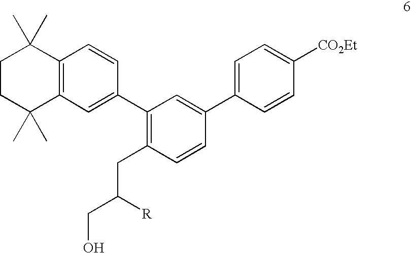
C12=C(C=C(C3=C(CC(CO)[R])C=CC(C4=CC=C([CO2Et])C=C4)=C3)C=C1)C(C)(C)CCC2(C)C
